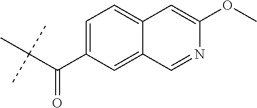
C(C(C1=CC=C2C(=C1)C=NC(OC)=C2)=O)(C)(C)C
